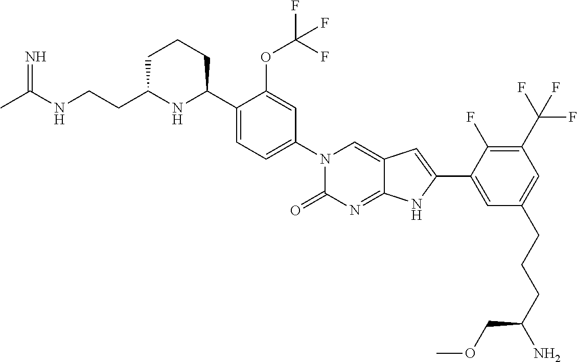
CC(NCCC1NC(C2=CC=C(N3C(=O)N=C4C(=C3)C=C(C3=CC(CCCC(N)COC)=CC(C(F)(F)F)=C3F)N4)C=C2OC(F)(F)F)CCC1)=N
